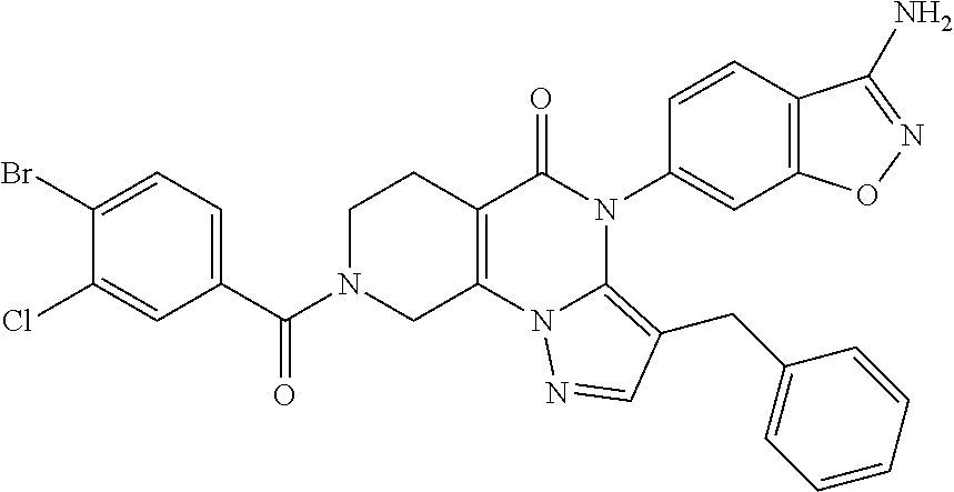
C1(Br)=CC=C(C(N2CC3=C(CC2)C(=O)N(C2=CC4=C(C=C2)C(N)=NO4)C2=C(CC4=CC=CC=C4)C=NN32)=O)C=C1Cl
